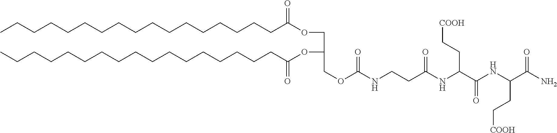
CCCCCCCCCCCCCCCCCC(OCC(OC(CCCCCCCCCCCCCCCCC)=O)COC(=O)NCCC(=O)NC(C(=O)NC(C(N)=O)CC[COOH])CC[COOH])=O
